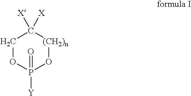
C1OP(=O)([Y])O[(CH2)n]C1([X])[X]
